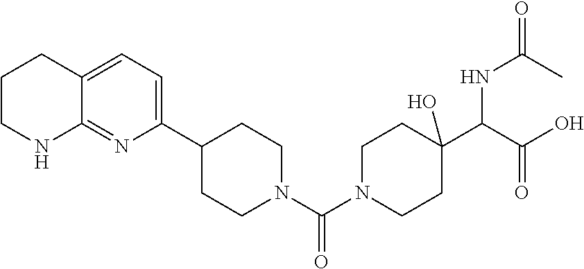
C1(C2CCN(C(N3CCC(C(C(O)=O)NC(=O)C)(O)CC3)=O)CC2)=CC=C2C(=N1)NCCC2
